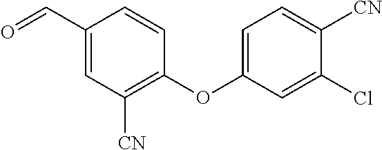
C1(OC2=CC=C([CN])C(Cl)=C2)=C([CN])C=C(C=O)C=C1
